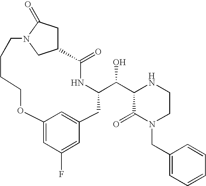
C1=C2C=C(C=C1F)CC(C(C1C(=O)N(CC3=CC=CC=C3)CCN1)O)NC(=O)C1CC(=O)N(C1)CCCCO2
